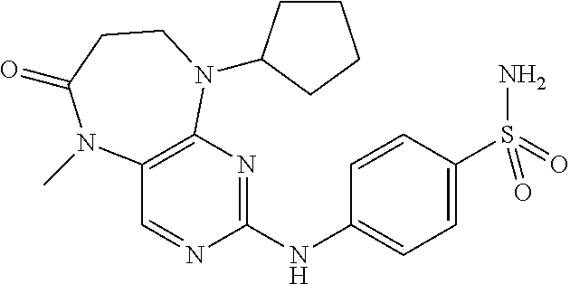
C12=C(N=C(NC3=CC=C(S(=O)(=O)N)C=C3)N=C1)N(C1CCCC1)CCC(=O)N2C
